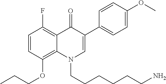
C1=CC(OCCC)=C2C(=C1F)C(=O)C(C1=CC=C(OC)C=C1)=CN2CCCCCCN
